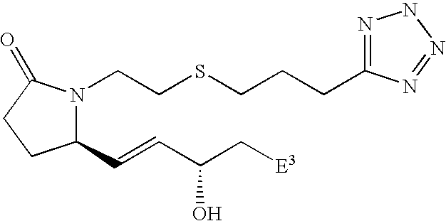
C1(C=CC(C[E3])O)N(CCSCCCC2=NNN=N2)C(=O)CC1
